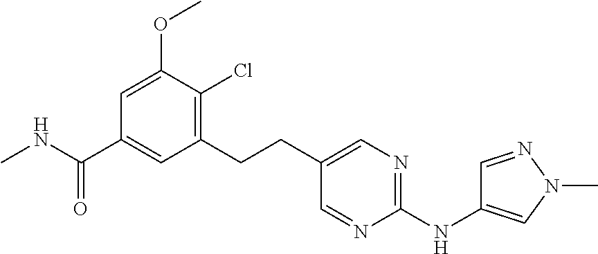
C1(CCC2=CN=C(NC3=CN(C)N=C3)N=C2)=C(Cl)C(OC)=CC(C(NC)=O)=C1
